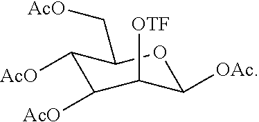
C1([AcO])C([AcO])C([OTF])C([OAc])OC1C[AcO]
